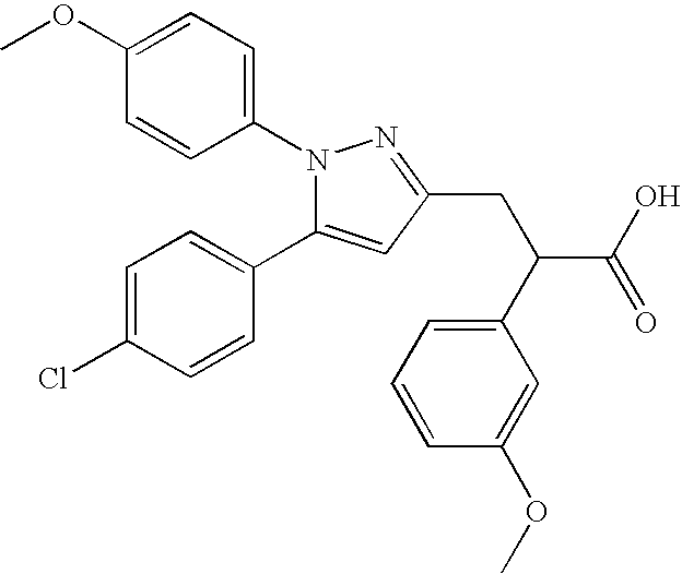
COC1=CC=C(N2C(C3=CC=C(Cl)C=C3)=CC(CC(C(O)=O)C3=CC=CC(OC)=C3)=N2)C=C1
